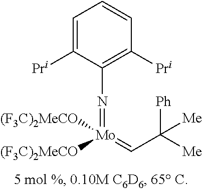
C1=C([Pri])C(N=[Mo](=CC([Me])([Ph])[Me])([(F3C)2MeCO])[(F3C)2MeCO])=C([Pri])C=C1
